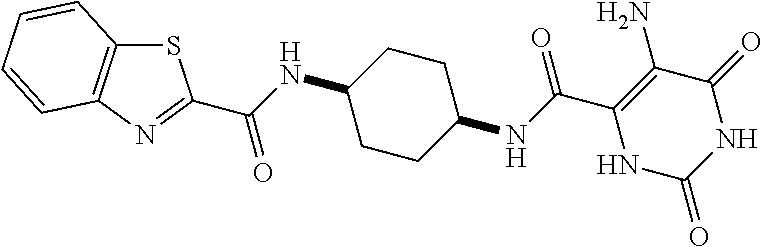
C(C1=C(N)C(=O)NC(=O)N1)(=O)NC1CCC(NC(=O)C2=NC3=C(S2)C=CC=C3)CC1
